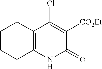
C1CCC2=C(C1)C(Cl)=C([CO2Et])C(=O)N2
